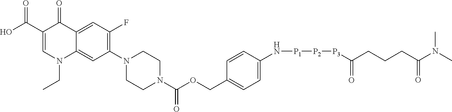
C1CN(C2=C(F)C=C3C(=C2)N(CC)C=C(C(O)=O)C3=O)CCN1C(=O)OCC1=CC=C(N[P1][P2][P3]C(CCCC(N(C)C)=O)=O)C=C1
